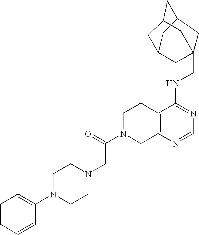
C12=C(N=CN=C1NCC13CC4CC(CC(C4)C1)C3)CN(C(=O)CN1CCN(C3=CC=CC=C3)CC1)CC2
